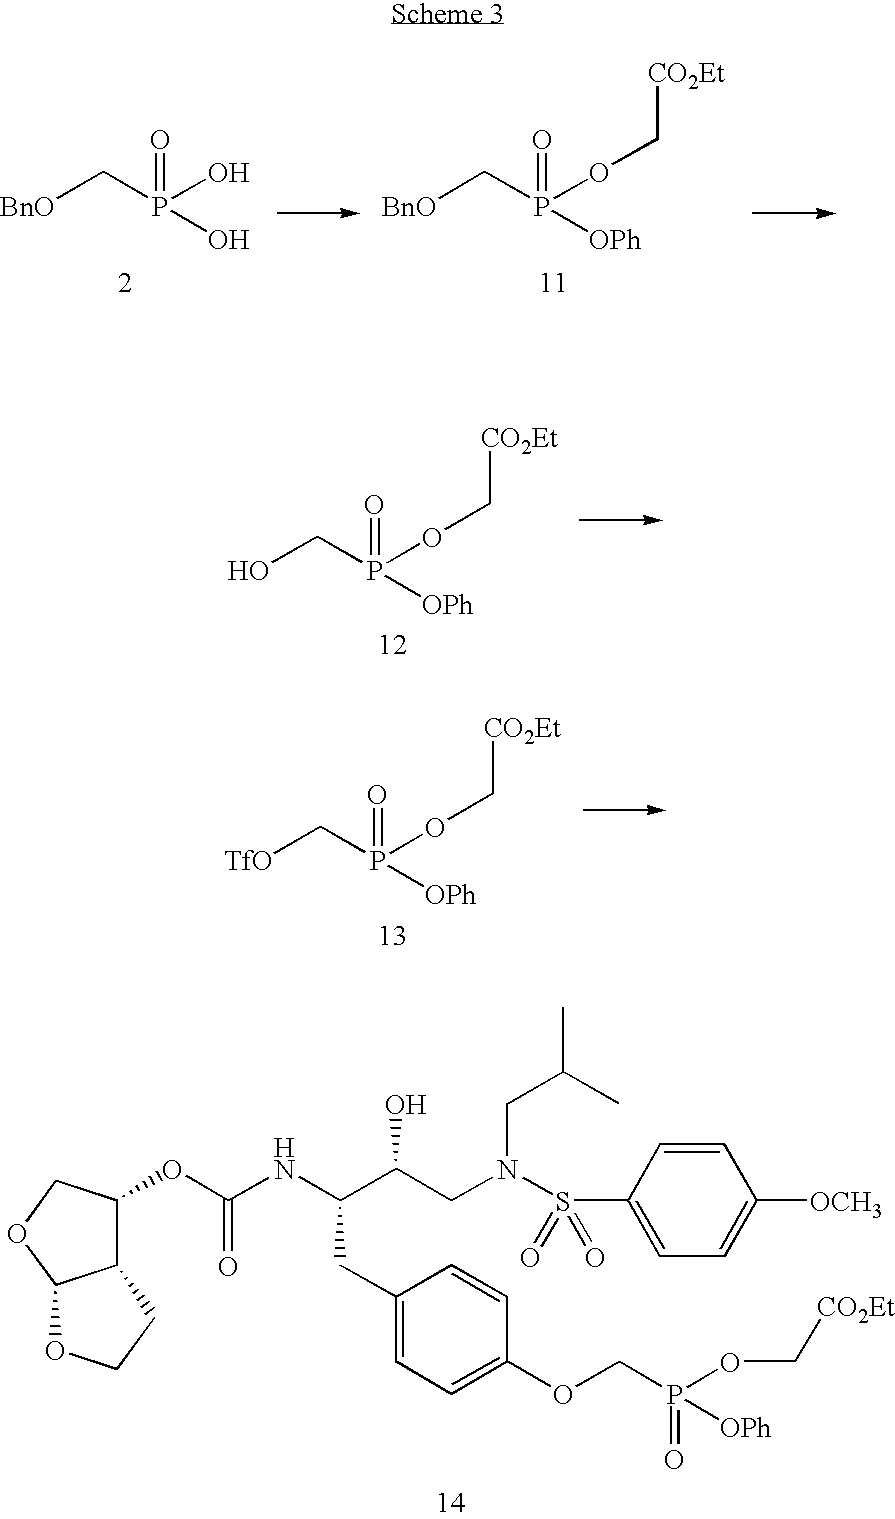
[BnO]CP(O)(=O)O.[BnO]CP(OC[CO2Et])(=O)[OPh].OCP(OC[CO2Et])(=O)[OPh].[TfO]CP(OC[CO2Et])(=O)[OPh].C12C(OC(NC(C(CN(S(C3=CC=C([OCH3])C=C3)(=O)=O)CC(C)C)O)CC3=CC=C(OCP(=O)([OPh])OC[CO2Et])C=C3)=O)COC1OCC2
